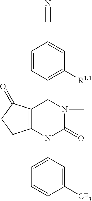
C1=CC(C2C3=C(N(C4=CC=CC([CF3])=C4)C(=O)N2C)CCC3=O)=C([R1.1])C=C1C#N
